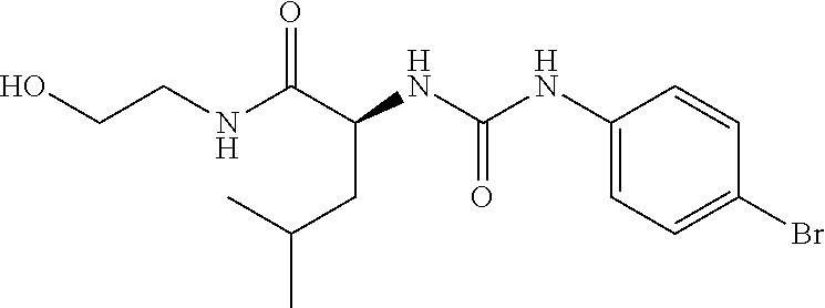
N(C(C(NC(NC1=CC=C(Br)C=C1)=O)CC(C)C)=O)CCO
